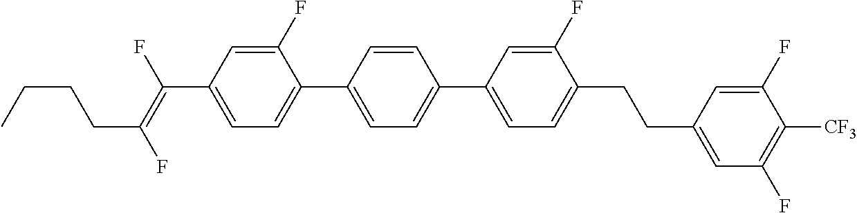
C1(F)=CC(C(=C(F)CCCC)F)=CC=C1C1=CC=C(C2=CC=C(CCC3=CC(F)=C([CF3])C(F)=C3)C(F)=C2)C=C1
